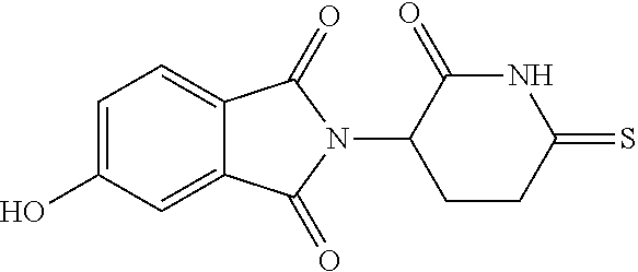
C1=C(O)C=C2C(=C1)C(=O)N(C1CCC(=S)NC1=O)C2=O
